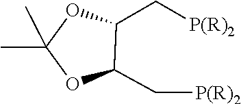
C1(C[P(R)2])C(C[P(R)2])OC(C)(C)O1
